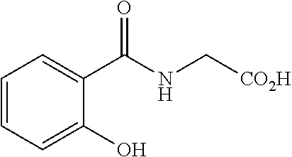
C1=CC=C(O)C(C(NC[CO2H])=O)=C1
